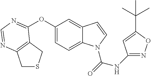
C1SCC2=C1N=CN=C2OC1=CC=C2C(=C1)C=CN2C(=O)NC1=NOC(C(C)(C)C)=C1
